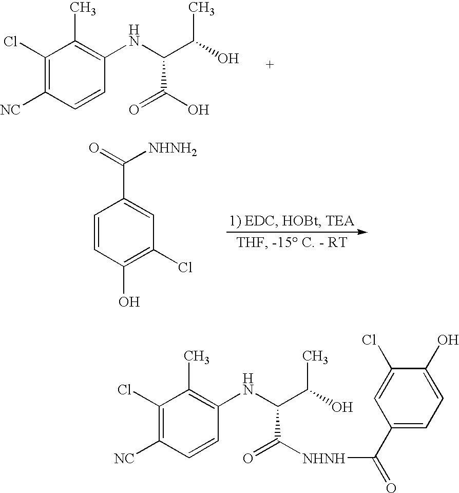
C1(Cl)=C([NC])C=CC(NC(C(C)O)C(O)=O)=C1C.C1=CC(O)=C(Cl)C=C1C(=O)[NHNH2].C1(Cl)=C([NC])C=CC(NC(C(C)O)C([NHNH]C(C2=CC=C(O)C(Cl)=C2)=O)=O)=C1C
